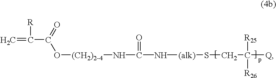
C(C(=O)O[(CH2)24]NC(=O)N[(alk)]SCC([Q])([R25])[R26])(=C)[R]
